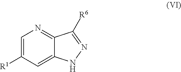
C1=C([R1])C=C2C(=N1)C([R6])=NN2
